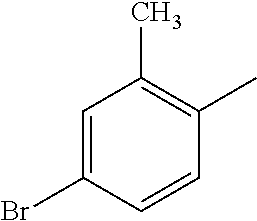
C1=C(Br)C=CC(C)=C1C
